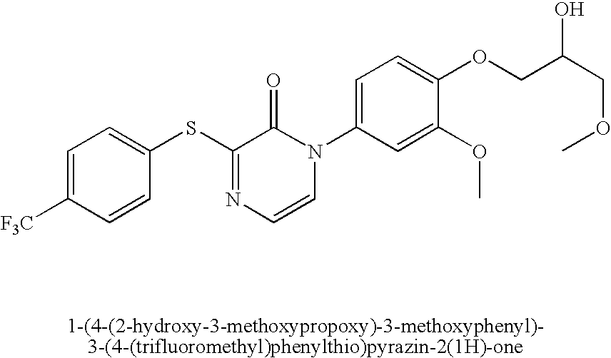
S(C1=NC=CN(C2=CC=C(OCC(COC)O)C(OC)=C2)C1=O)C1=CC=C([F3C])C=C1
